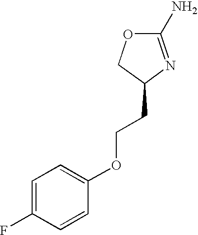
C1(N)=NC(CCOC2=CC=C(F)C=C2)CO1
